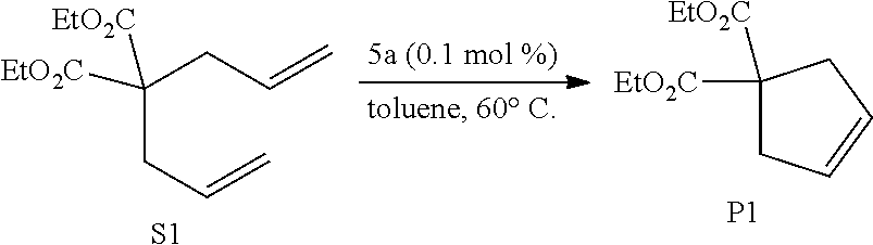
C(CC=C)(CC=C)([EtO2C])[EtO2C].[S1].C1([EtO2C])([EtO2C])CC=CC1.[P1]
